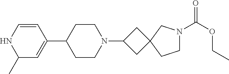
C1(C2CCN(C3CC4(C3)CCN(C(OCC)=O)C4)CC2)=CC(C)NC=C1
